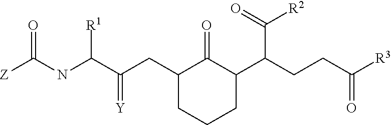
[Z]C(NC(C(CC1CCCC(C(CCC([R3])=O)C([R2])=O)C1=O)=[Y])[R1])=O
